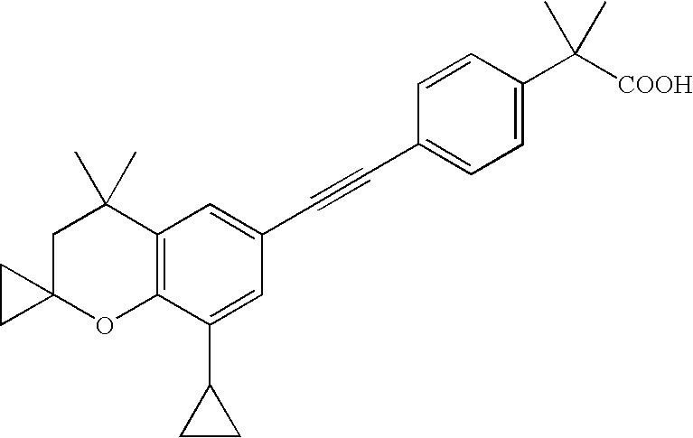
C1=C(C([COOH])(C)C)C=CC(C#CC2=CC3=C(C(C4CC4)=C2)OC2(CC3(C)C)CC2)=C1
